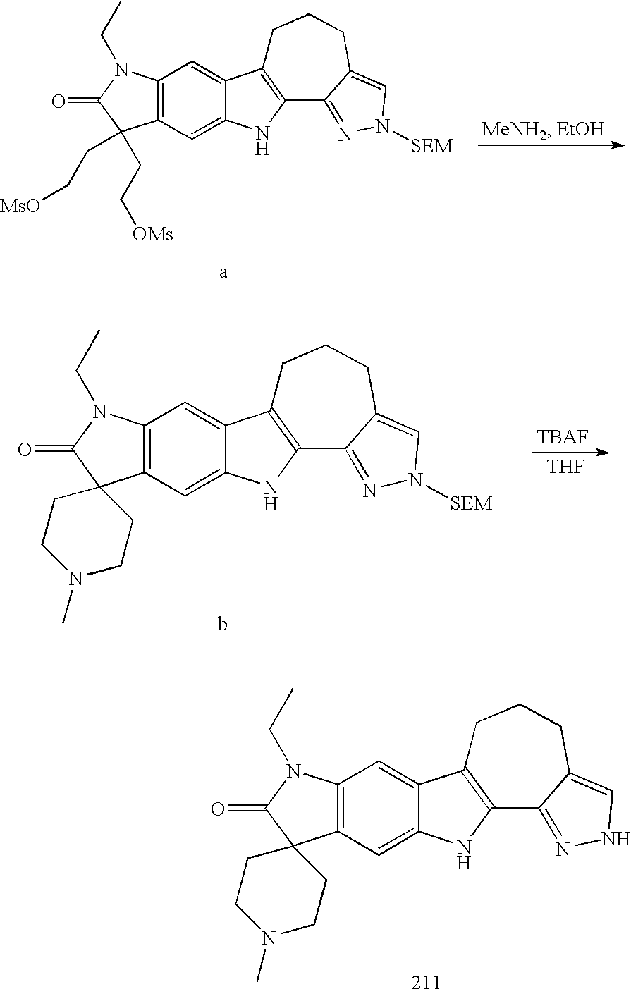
C12=C(C=C3C(=C1)C1=C(N3)C3=NNC=C3CCC1)C1(C(=O)N2CC)CCN(C)CC1.C12=C(C=C3C(=C1)C1=C(N3)C3=NN([SEM])C=C3CCC1)C(CC[MsO])(CC[OMs])C(=O)N2CC.C12=C(C=C3C(=C1)C1=C(N3)C3=NN([SEM])C=C3CCC1)C1(C(=O)N2CC)CCN(C)CC1.[THF]
